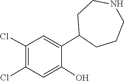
C1(Cl)=C(Cl)C=C(C2CCNCCC2)C(O)=C1
